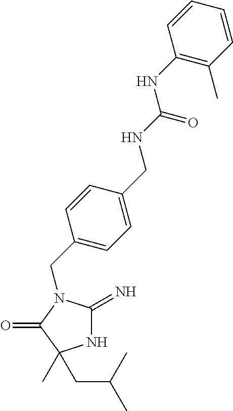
N1C(=N)N(CC2=CC=C(CNC(NC3=C(C)C=CC=C3)=O)C=C2)C(=O)C1(C)CC(C)C
